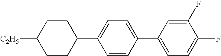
C1([C2H5])CCC(C2=CC=C(C3=CC=C(F)C(F)=C3)C=C2)CC1
